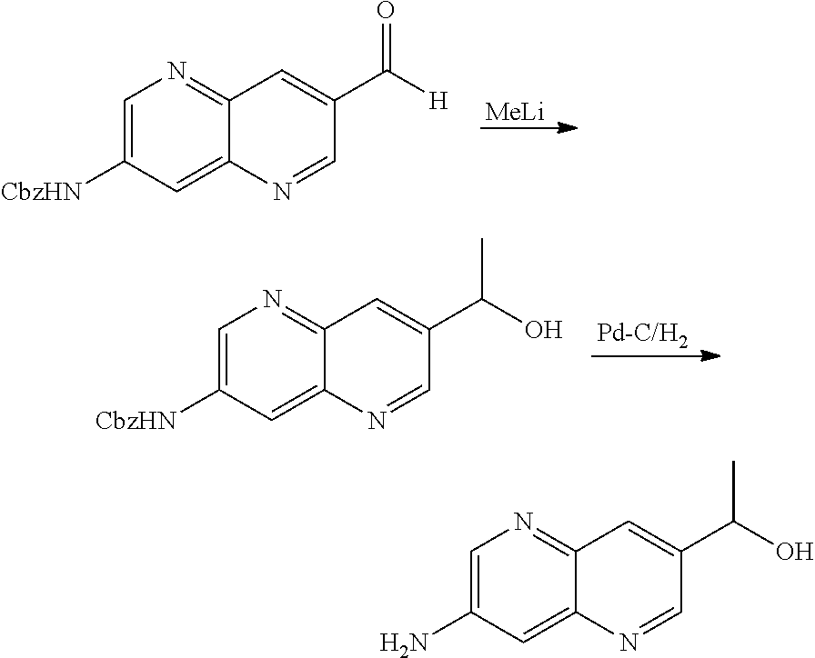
C1=C(N)C=C2C(=N1)C=C(C(O)C)C=N2.C1=C([CbzHN])C=C2C(=N1)C=C(C([H])=O)C=N2.[MeLi].C1=C([CbzHN])C=C2C(=N1)C=C(C(O)C)C=N2
